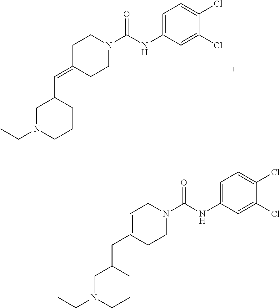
C1N(CC)CCCC1C=C1CCN(C(NC2=CC=C(Cl)C(Cl)=C2)=O)CC1.C1N(CC)CCCC1CC1=CCN(C(NC2=CC=C(Cl)C(Cl)=C2)=O)CC1
